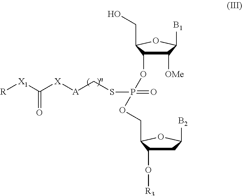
C1([OMe])C(OP(SC[A][X]C([X1][R])=O)(=O)OCC2C(O[R3])CC([B2])O2)C(CO)OC1[B1]
